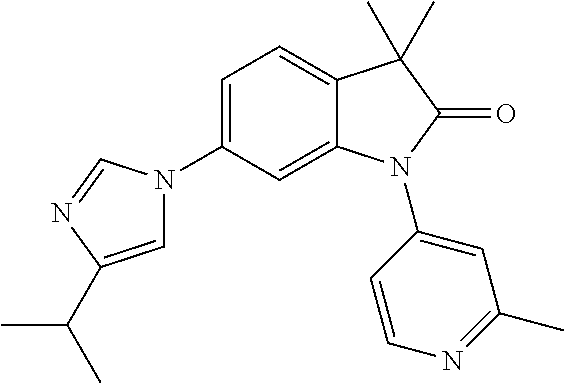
C1=C(N2C=C(C(C)C)N=C2)C=C2C(=C1)C(C)(C)C(=O)N2C1=CC(C)=NC=C1
